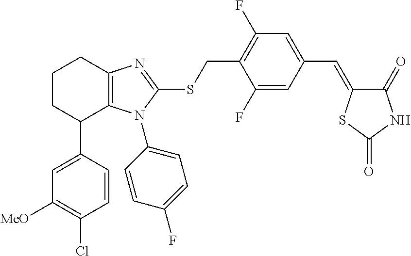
C1(C2=CC([MeO])=C(Cl)C=C2)C2=C(N=C(SCC3=C(F)C=C(C=C4C(=O)NC(=O)S4)C=C3F)N2C2=CC=C(F)C=C2)CCC1
